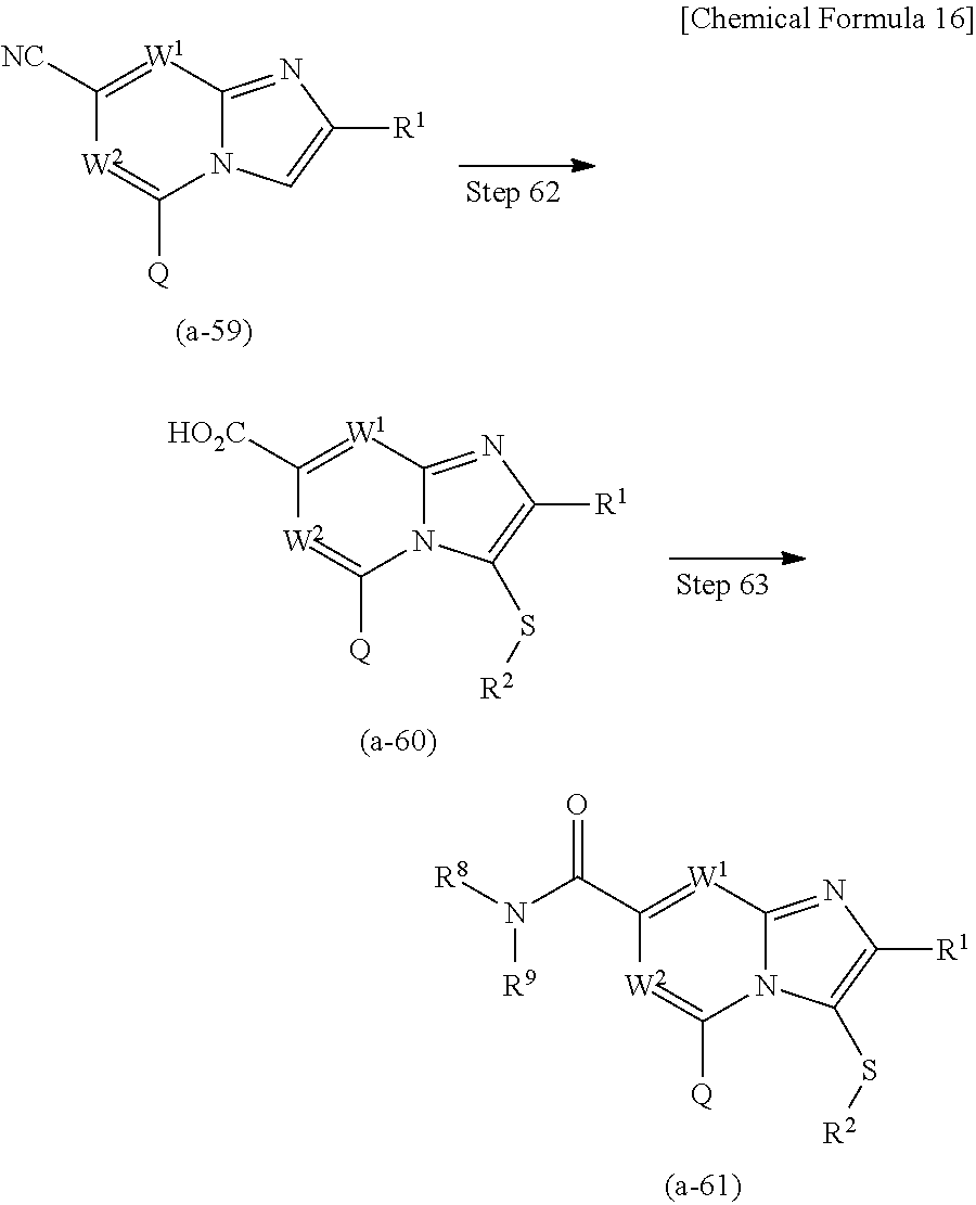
C1(C(N([R8])[R9])=O)=[W1]C2=NC([R1])=C(S[R2])N2C([Q])=[W2]1.C1([NC])=[W1]C2=NC([R1])=CN2C([Q])=[W2]1.C1([HO2C])=[W1]C2=NC([R1])=C(S[R2])N2C([Q])=[W2]1
